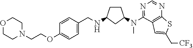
N(C1=NC=NC2=C1C=C(C[CF3])S2)(C1CCC(NCC2=CC=C(OCCN3CCOCC3)C=C2)C1)C
